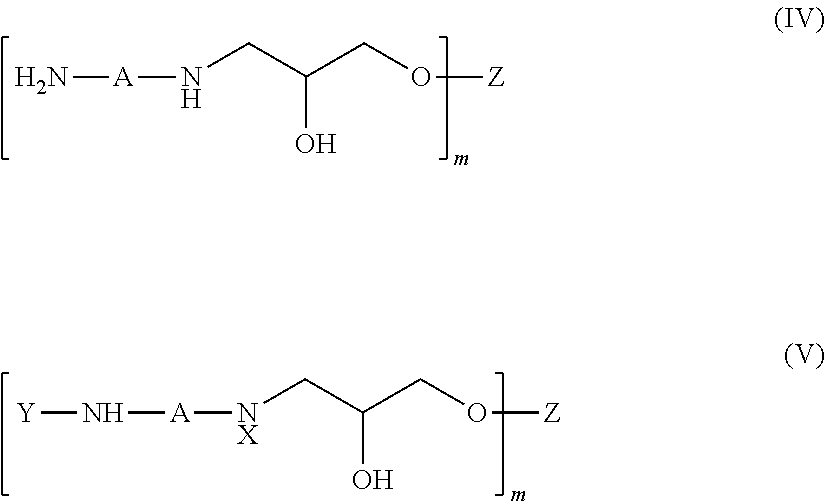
N[A]NCC(CO[Z])O.N([A][NX]CC(CO[Z])O)[Y]
